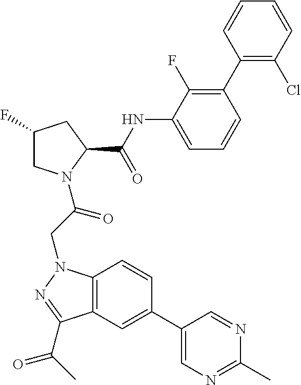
C12=C(C=C(C3=CN=C(C)N=C3)C=C1)C(C(=O)C)=NN2CC(=O)N1CC(F)CC1C(=O)NC1=CC=CC(C2=C(Cl)C=CC=C2)=C1F
